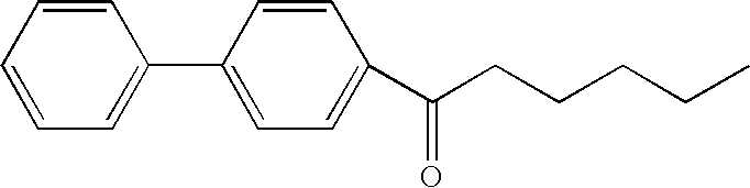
C1=CC=CC=C1C1=CC=C(C(CCCCC)=O)C=C1
